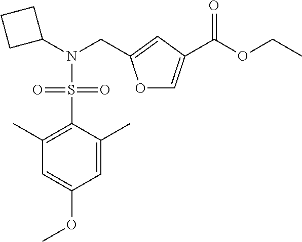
C1(C)=C(S(=O)(=O)N(C2CCC2)CC2=CC(C(OCC)=O)=CO2)C(C)=CC(OC)=C1
